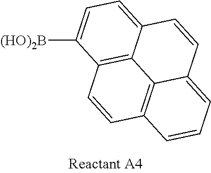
C12=CC=C([(HO)2B])C3=C1C1=C(C=C3)C=CC=C1C=C2
